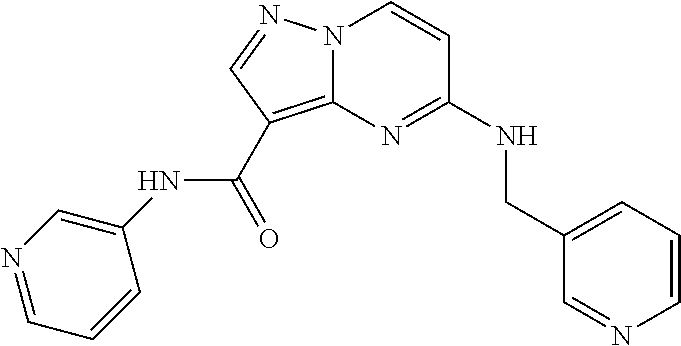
C1=CN=CC(CNC2=NC3=C(C(NC4=CN=CC=C4)=O)C=NN3C=C2)=C1
